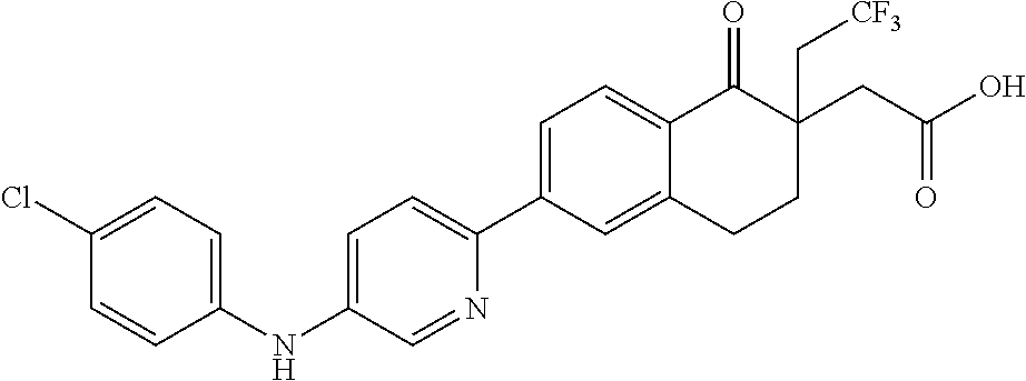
C1=C(C2=CC=C(NC3=CC=C(Cl)C=C3)C=N2)C=C2C(=C1)C(=O)C(CC(O)=O)(C[CF3])CC2
